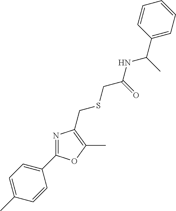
C1(C)=CC=C(C2=NC(CSCC(NC(C3=CC=CC=C3)C)=O)=C(C)O2)C=C1
